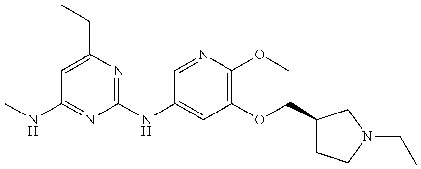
C1=C(CC)N=C(NC2=CC(OCC3CCN(CC)C3)=C(OC)N=C2)N=C1NC
